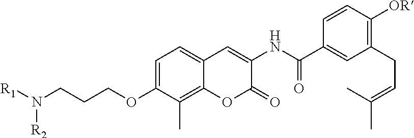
C1=C(OCCCN([R1])[R2])C(C)=C2C(=C1)C=C(NC(C1=CC(CC=C(C)C)=C([OR])C=C1)=O)C(=O)O2
